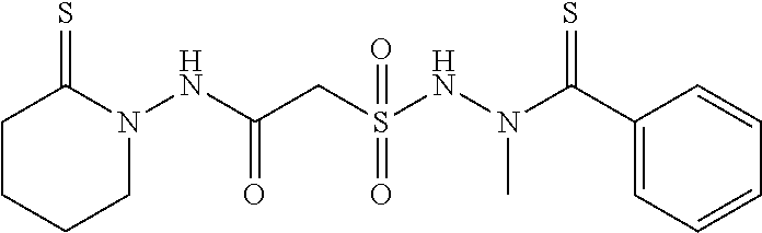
C1CC(=S)N(NC(CS(NN(C(C2=CC=CC=C2)=S)C)(=O)=O)=O)CC1
